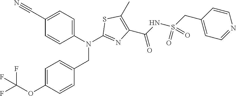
C1(C#N)=CC=C(N(C2=NC(C(=O)NS(CC3=CC=NC=C3)(=O)=O)=C(C)S2)CC2=CC=C(OC(F)(F)F)C=C2)C=C1
